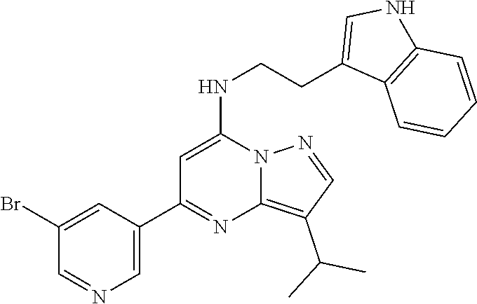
C1=C(C2=NC3=C(C(C)C)C=NN3C(NCCC3=CNC4=C3C=CC=C4)=C2)C=C(Br)C=N1
